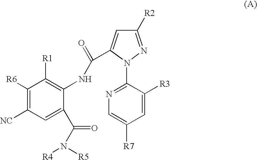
C1([R6])=C([NC])C=C(C(N([R5])[R4])=O)C(NC(=O)C2=CC([R2])=NN2C2=NC=C([R7])C=C2[R3])=C1[R1]
